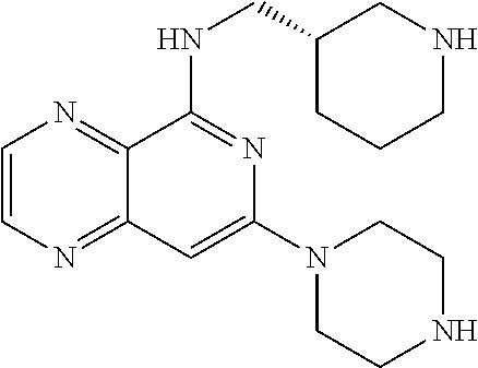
C1=CN=C2C(=N1)C(NCC1CCCNC1)=NC(N1CCNCC1)=C2
